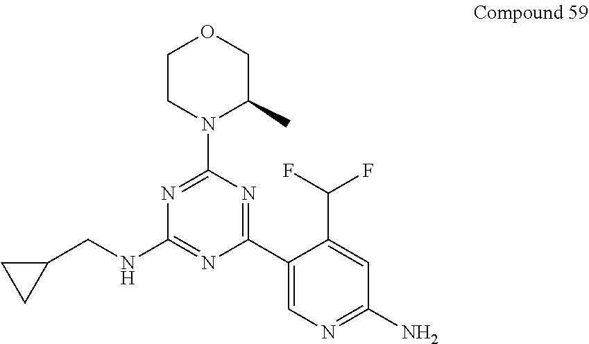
C1CN(C2=NC(NCC3CC3)=NC(C3=CN=C(N)C=C3C(F)F)=N2)C(C)CO1
